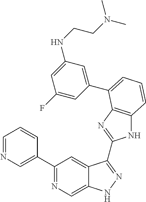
C1=NC=C(C2=NC=C3C(=C2)C(C2=NC4=C(N2)C=CC=C4C2=CC(NCCN(C)C)=CC(F)=C2)=NN3)C=C1
